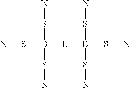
B([L]B(SN)(SN)SN)(SN)(SN)SN
